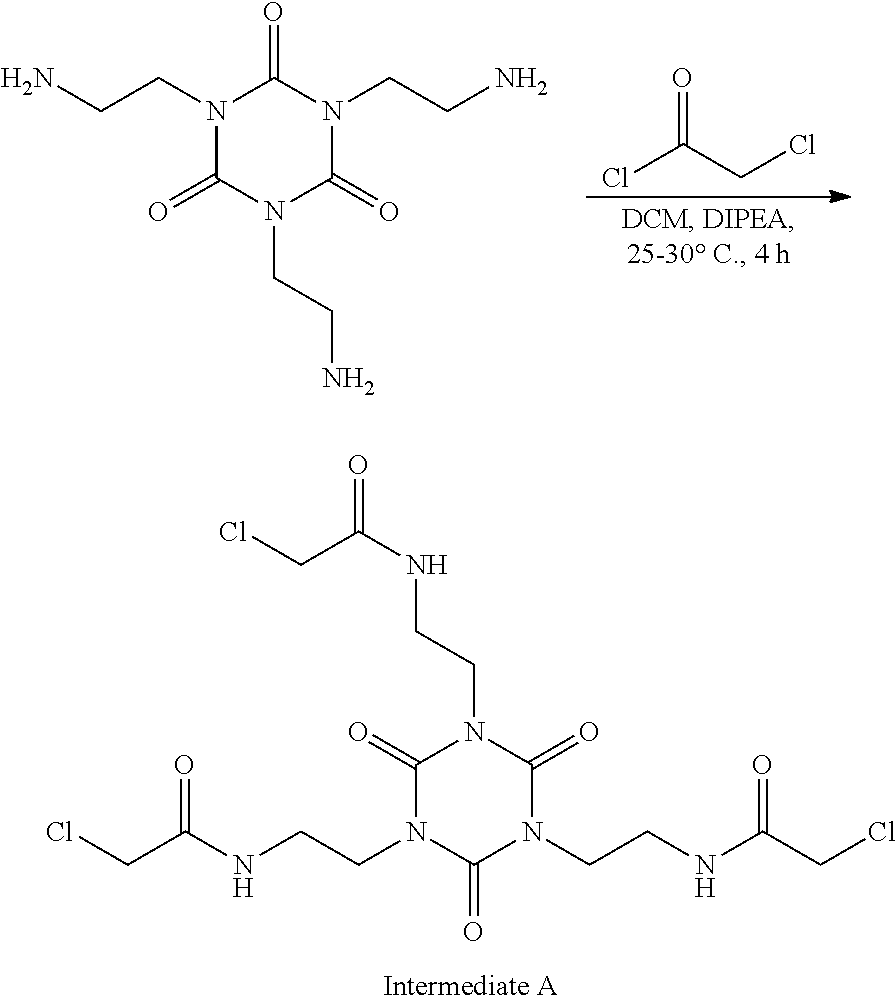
N1(CCNC(CCl)=O)C(=O)N(CCNC(CCl)=O)C(=O)N(CCNC(CCl)=O)C1=O.O=C(Cl)CCl.N1(CCN)C(=O)N(CCN)C(=O)N(CCN)C1=O
